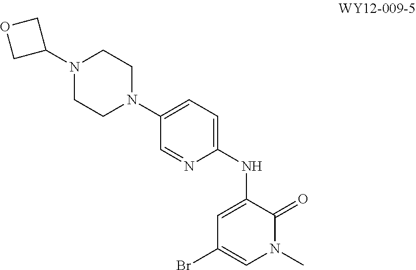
BrC1=CN(C)C(=O)C(NC2=CC=C(N3CCN(C4COC4)CC3)C=N2)=C1
